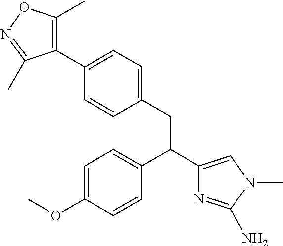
C1=C(OC)C=CC(C(C2=CN(C)C(N)=N2)CC2=CC=C(C3=C(C)ON=C3C)C=C2)=C1
